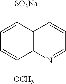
C1([SO3Na])=CC=C([OCH3])C2=C1C=CC=N2
